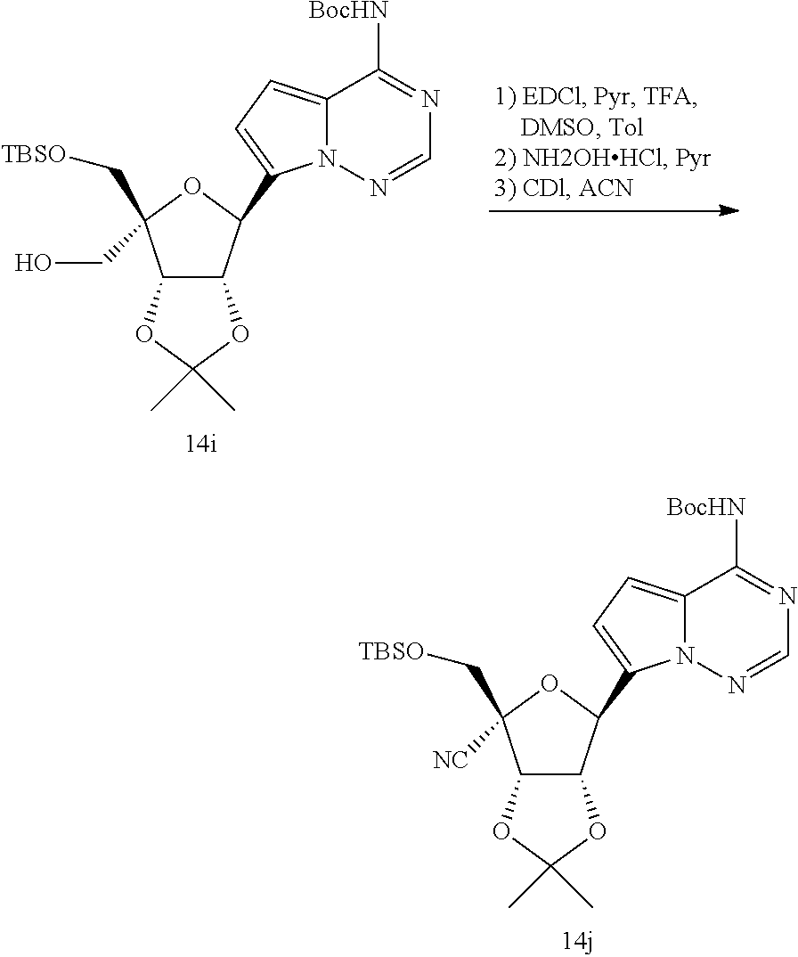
C12C(C(C3=CC=C4N3N=CN=C4[BocHN])OC1(C[TBSO])CO)OC(C)(C)O2.C12C(C(C3=CC=C4N3N=CN=C4[BocHN])OC1(C[TBSO])[NC])OC(C)(C)O2
